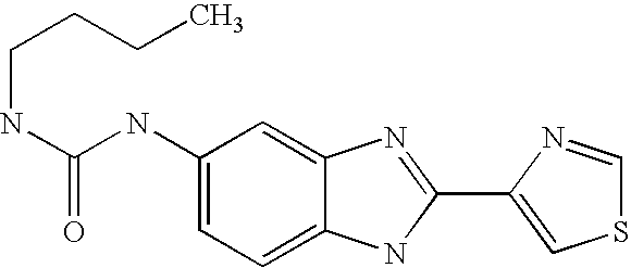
C1=C2C(=CC=C1NC(=O)NCCCC)NC(C1=CSC=N1)=N2
